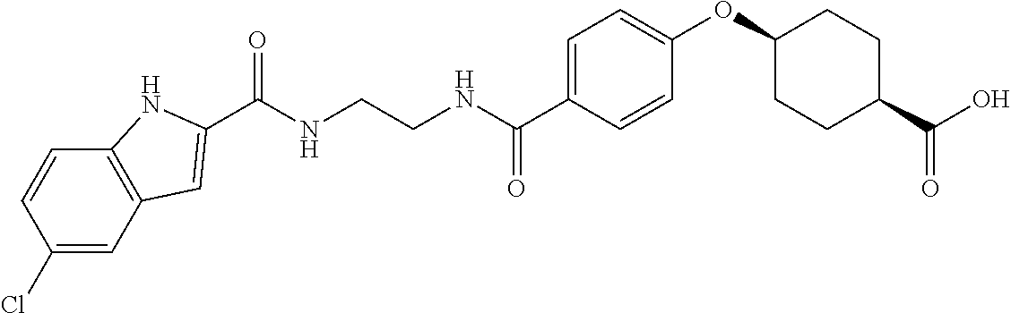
C1(Cl)=CC2=C(C=C1)NC(C(NCCNC(C1=CC=C(OC3CCC(C(O)=O)CC3)C=C1)=O)=O)=C2
